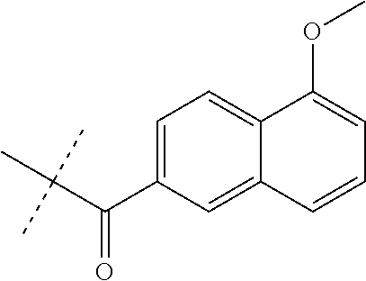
C(C(C1=CC=C2C(=C1)C=CC=C2OC)=O)(C)(C)C
